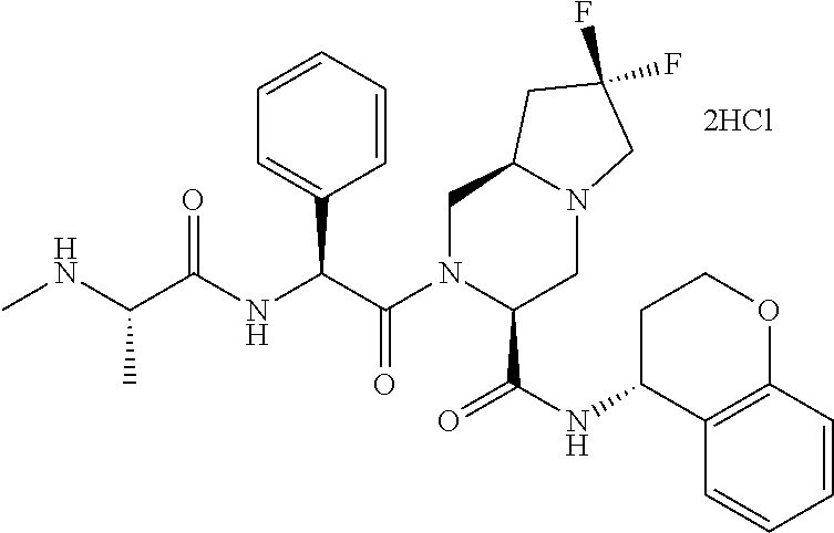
C1N(C(C(NC(C(NC)C)=O)C2=CC=CC=C2)=O)C(C(NC2C3=C(OCC2)C=CC=C3)=O)CN2C1CC(F)(F)C2
